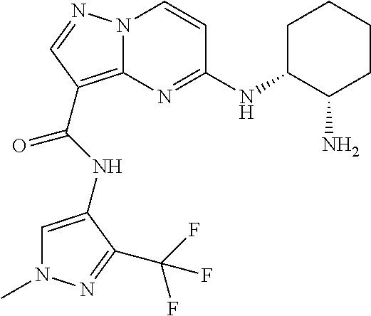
C1=C(NC(=O)C2=C3N(N=C2)C=CC(NC2C(N)CCCC2)=N3)C(C(F)(F)F)=NN1C
